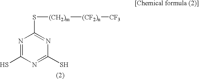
N1=C(S)N=C(S)N=C1S[(CH2)m][(CF2)n][CF3]
